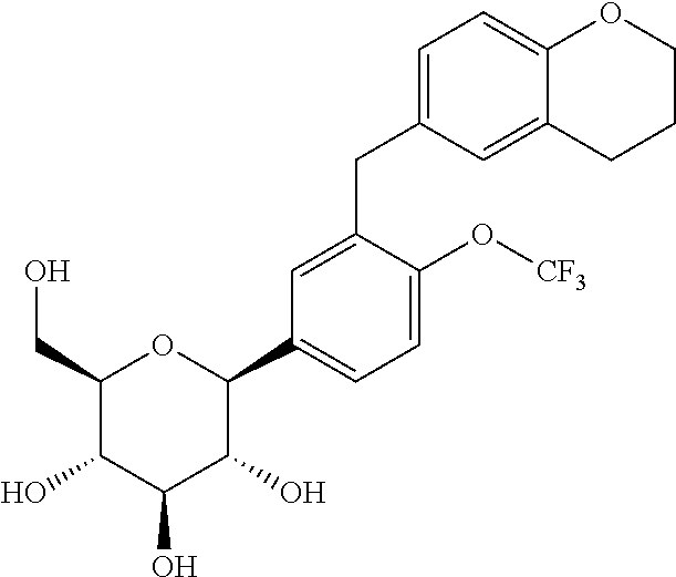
C1(CO)C(O)C(O)C(O)C(C2=CC=C(O[CF3])C(CC3=CC=C4C(=C3)CCCO4)=C2)O1
